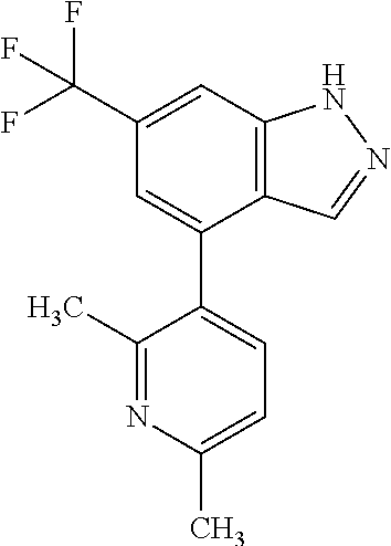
C12=C(C=C(C(F)(F)F)C=C1C1=CC=C(C)N=C1C)NN=C2
